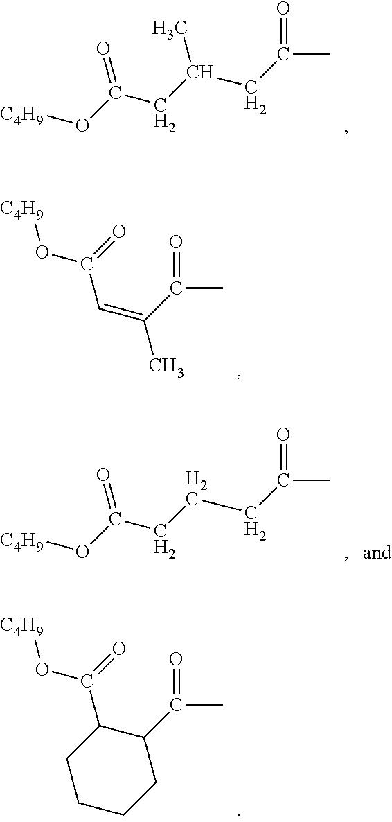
[C4H9]OC(CC(CC(C)=O)C)=O.C(C)(=O)C(C)=CC(=O)O[C4H9].[C4H9]OC(CCCC(C)=O)=O.C(C)(=O)C1C(C(=O)O[C4H9])CCCC1
